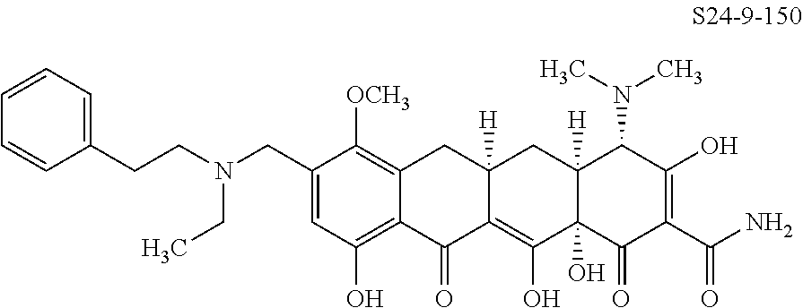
C1=C(CN(CCC2=CC=CC=C2)CC)C([OCH3])=C2C(=C1O)C(=O)C1=C(O)C3(O)C([H])(CC1([H])C2)C(N(C)C)C(O)=C(C(N)=O)C3=O
